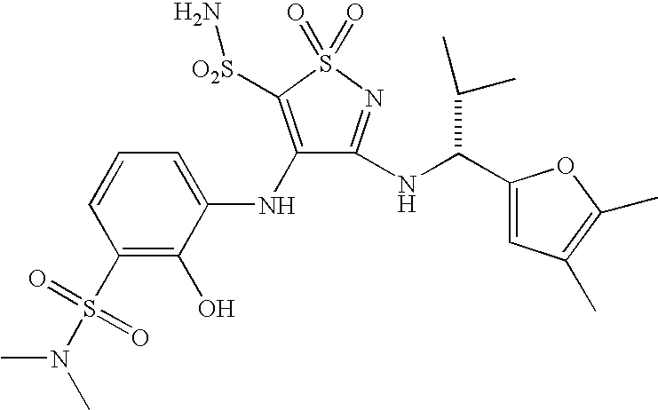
C1(S(N(C)C)(=O)=O)=C(O)C(NC2=C([O2S]N)S(=O)(=O)N=C2NC(C2=CC(C)=C(C)O2)C(C)C)=CC=C1
